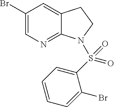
C1(Br)=CN=C2C(=C1)CCN2S(C1=CC=CC=C1Br)(=O)=O
